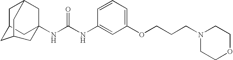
C1C2CC3(NC(NC4=CC(OCCCN5CCOCC5)=CC=C4)=O)CC1CC(C2)C3
